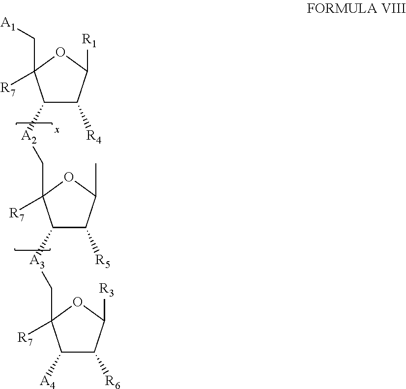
C1([A2]CC2([R7])C([A3]CC3([R7])C([A4])C([R6])C([R3])O3)C([R5])C(C)O2)C([R4])C([R1])OC1(C[A1])[R7]
